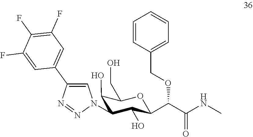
C1(O)C(CO)OC(C(C(NC)=O)OCC2=CC=CC=C2)C(O)C1N1C=C(C2=CC(F)=C(F)C(F)=C2)N=N1
